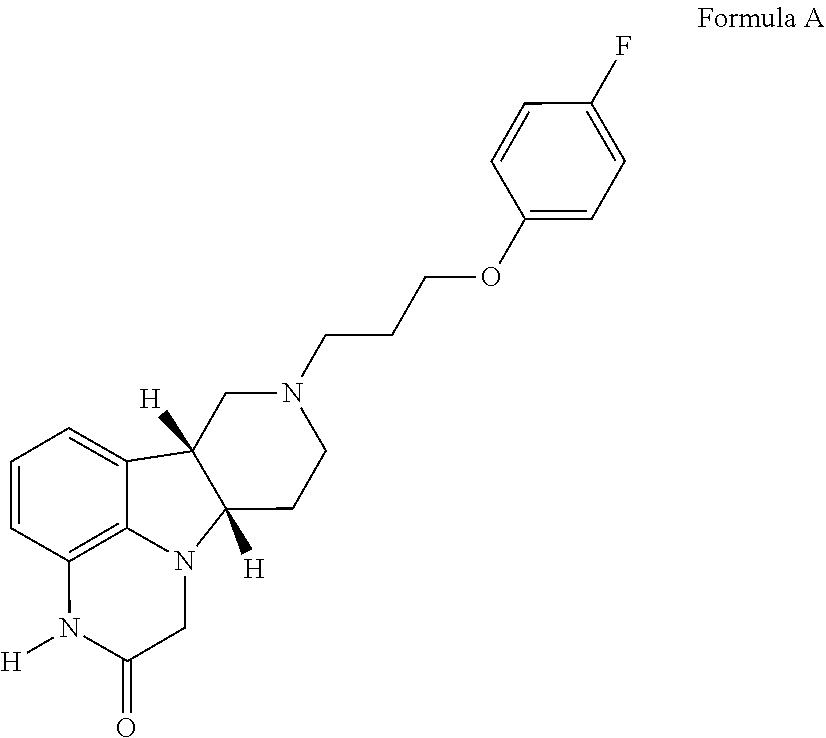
C1(=O)CN2C3=C(C=CC=C3C3([H])CN(CCCOC4=CC=C(F)C=C4)CCC23[H])N1[H]
